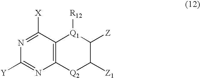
C12=C(C([X])=NC([Y])=N1)[Q1]([R12])C([Z])C([Z1])[Q2]2
